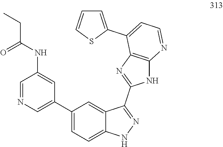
C1=NC=C(C2=CC=C3C(=C2)C(C2=NC4=C(N2)N=CC=C4C2=CC=CS2)=NN3)C=C1NC(CC)=O
